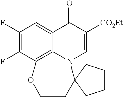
C1(F)=C(F)C2=C3C(=C1)C(=O)C([CO2Et])=CN3C1(CCO2)CCCC1
